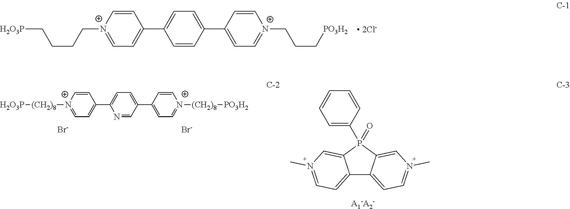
[N+]1(CCCC[H2O3P])=CC=C(C2=CC=C(C3=CC=[N+](CCC[PO3H2])C=C3)C=C2)C=C1.[N+]1([(CH2)8][H2O3P])=CC=C(C2=CC=C(C3=CC=[N+]([(CH2)8][PO3H2])C=C3)C=N2)C=C1.[Br-].[Br-].C12=CC=[N+](C)C=C1P(C1=CC=CC=C1)(=O)C1=CN(C)=CC=C21
